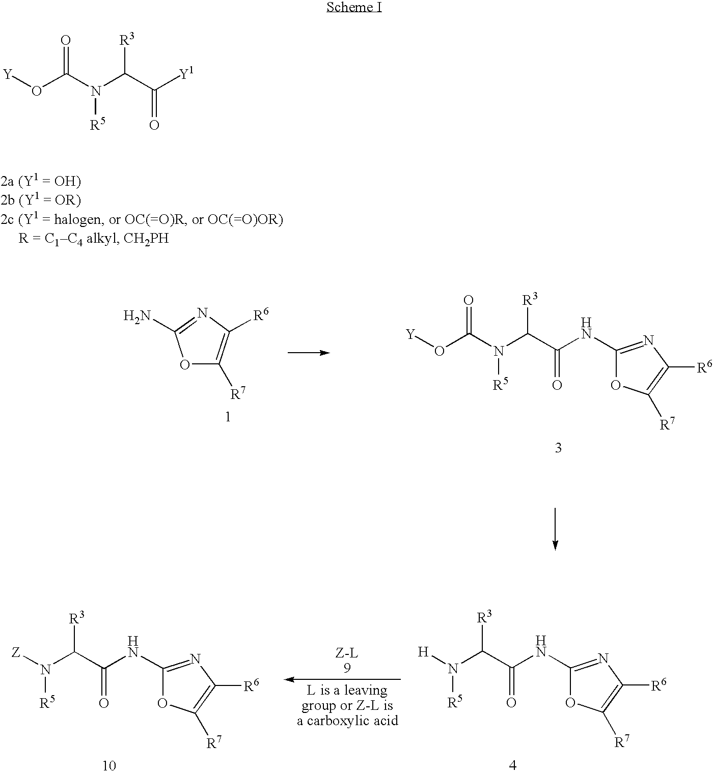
C1(NC(C(N([Z])[R5])[R3])=O)=NC([R6])=C([R7])O1.C1(NC(C(N([H])[R5])[R3])=O)=NC([R6])=C([R7])O1.[Y]OC(N(C(C([Y1])=O)[R3])[R5])=O.O1C([R7])=C([R6])N=C1N.C1(NC(C(N(C(O[Y])=O)[R5])[R3])=O)=NC([R6])=C([R7])O1
